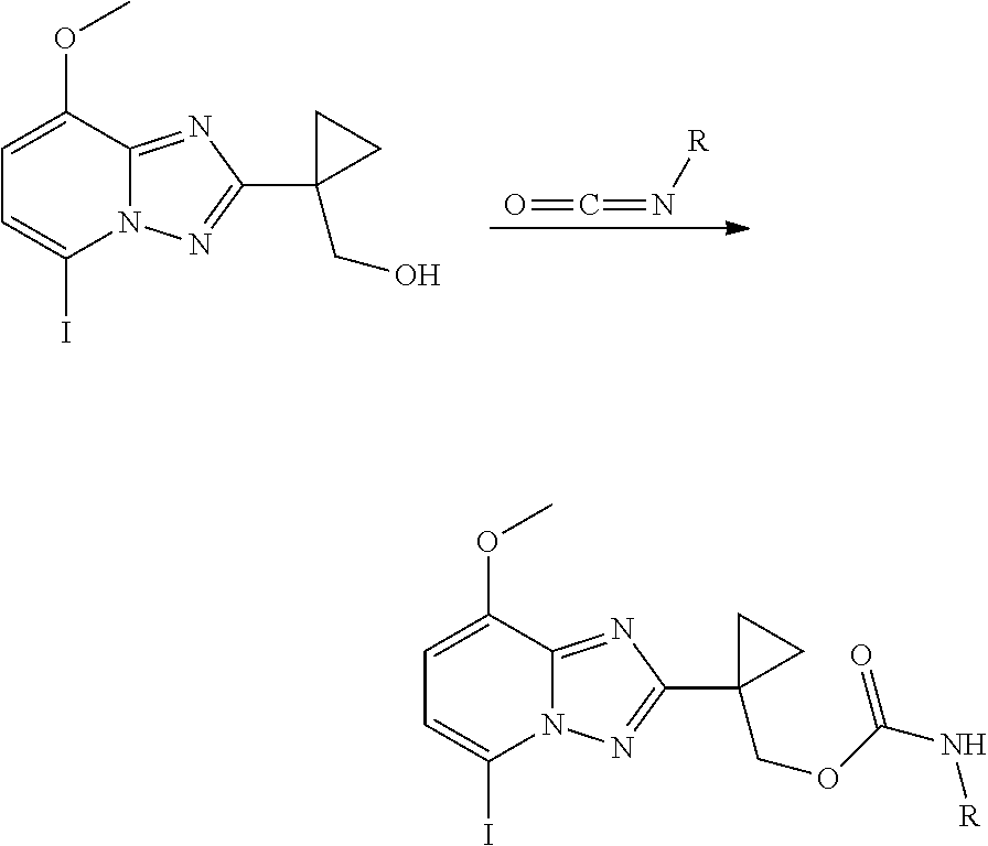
C1=C(OC)C2=NC(C3(CO)CC3)=NN2C(I)=C1.O=C=N[R].C1=C(OC)C2=NC(C3(COC(=O)N[R])CC3)=NN2C(I)=C1
